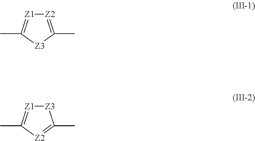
[Z2]1=C(C)[Z3]C(C)=[Z1]1.[Z3]1[Z1]=C(C)[Z2]=C1C
